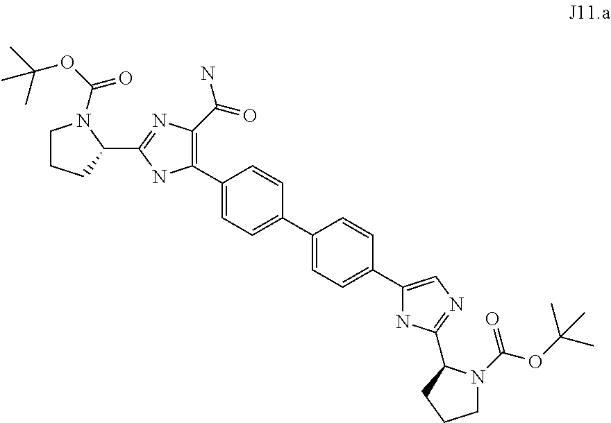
C1CCC(C2=NC(C(=O)N)=C(C3=CC=C(C4=CC=C(C5=CN=C(C6CCCN6C(OC(C)(C)C)=O)N5)C=C4)C=C3)N2)N1C(OC(C)(C)C)=O
